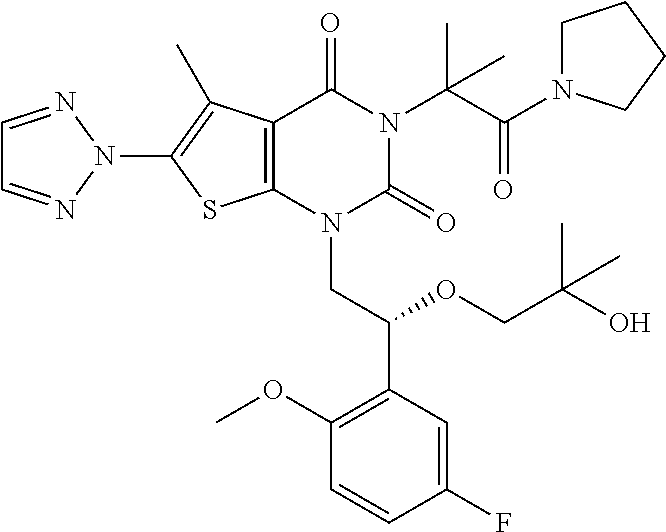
C12=C(N(CC(C3=C(OC)C=CC(F)=C3)OCC(O)(C)C)C(=O)N(C(C(N3CCCC3)=O)(C)C)C1=O)SC(N1N=CC=N1)=C2C
